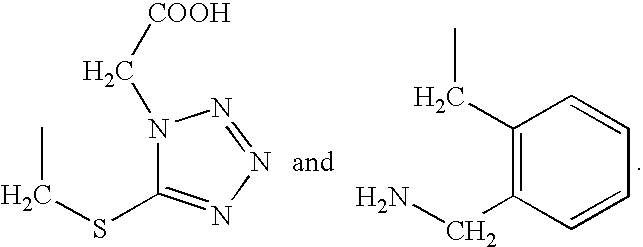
C1(CC)=C(CN)C=CC=C1.N1(C[COOH])C(SCC)=NN=N1
